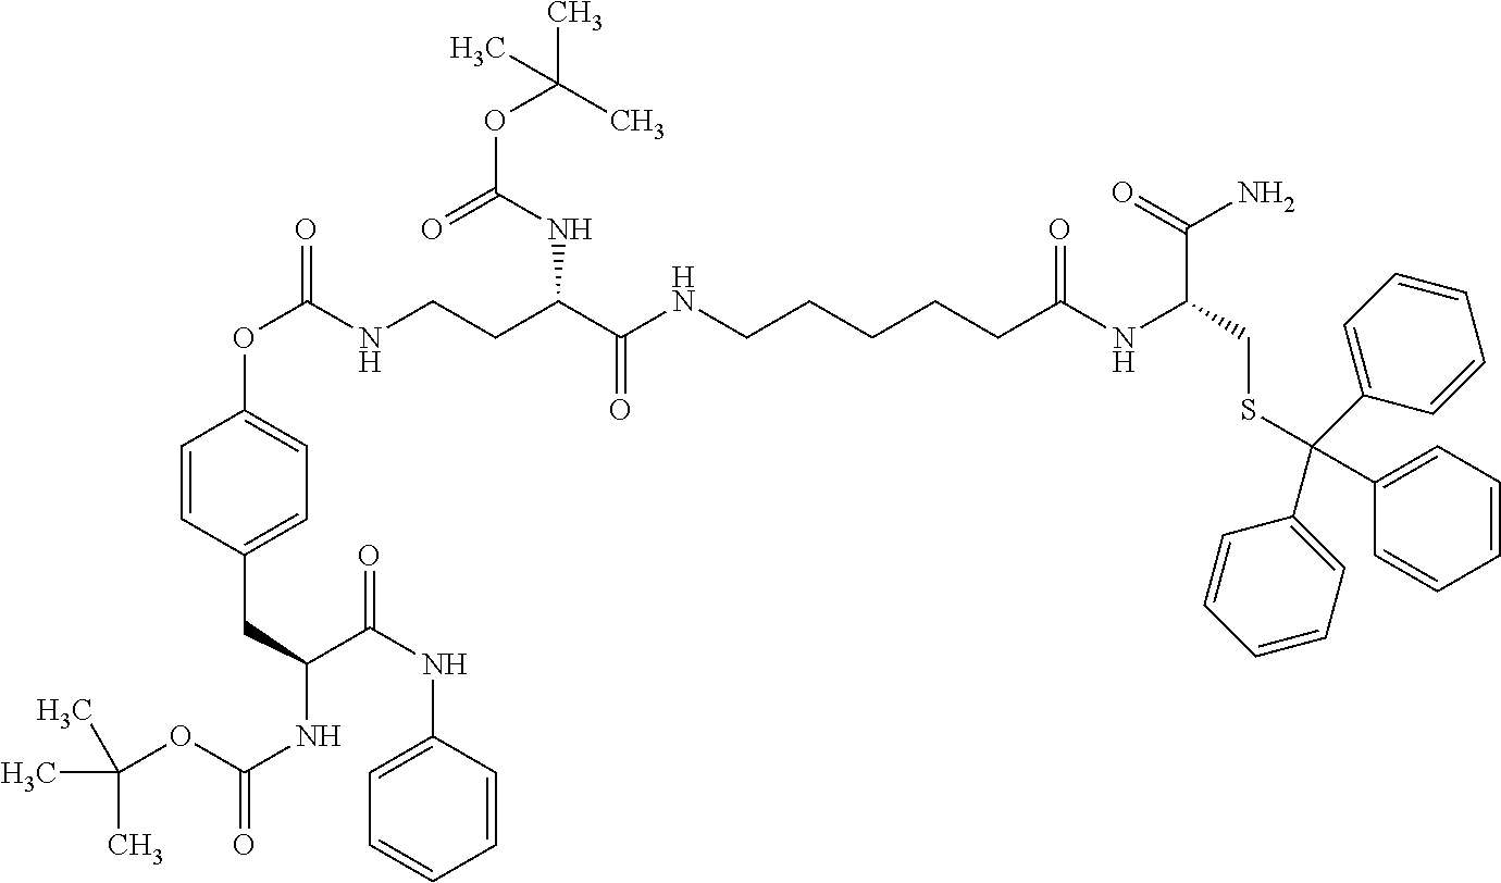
CC(C)(C)OC(NC(C(NC1=CC=CC=C1)=O)CC1=CC=C(OC(=O)NCCC(C(NCCCCCC(NC(CSC(C2=CC=CC=C2)(C2=CC=CC=C2)C2=CC=CC=C2)C(=O)N)=O)=O)NC(OC(C)(C)C)=O)C=C1)=O
